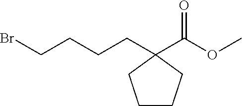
BrCCCCC1(C(OC)=O)CCCC1
